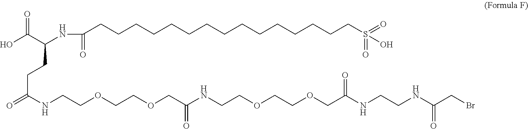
O=C(NCCOCCOCC(NCCOCCOCC(NCCNC(CBr)=O)=O)=O)CCC(NC(CCCCCCCCCCCCCCCS(=O)(=O)O)=O)C(O)=O
